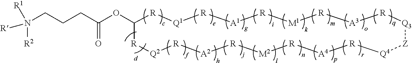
N(CCCC(=O)OC1[R][Q1][R][A1][R][M1][R][A3][R][Q3][Z][Q4][R][A4][R][M2][R][A2][R][Q2][R]1)([R2])([R])[R1]
